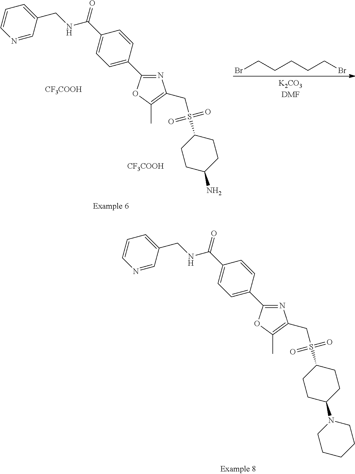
N1=CC(CNC(C2=CC=C(C3=NC(CS(=O)(=O)C4CCC(N)CC4)=C(C)O3)C=C2)=O)=CC=C1.[CF3COOH].[CF3COOH].BrCCCCCBr.N1=CC(CNC(C2=CC=C(C3=NC(CS(=O)(=O)C4CCC(N5CCCCC5)CC4)=C(C)O3)C=C2)=O)=CC=C1
